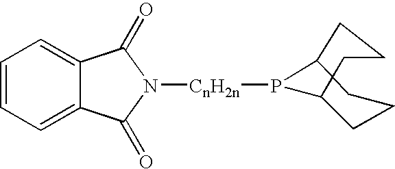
C1=CC=C2C(=C1)C(=O)N([CnH2n]P1C3CCCC34C1CCC4)C2=O
